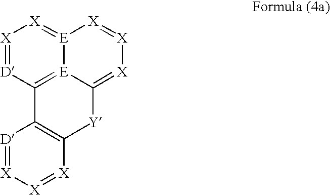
C12=[E]3C(=[X][X]=[X][E]3=[X][X]=[D]1)[Y]C1=C2[D]=[X][X]=[X]1
